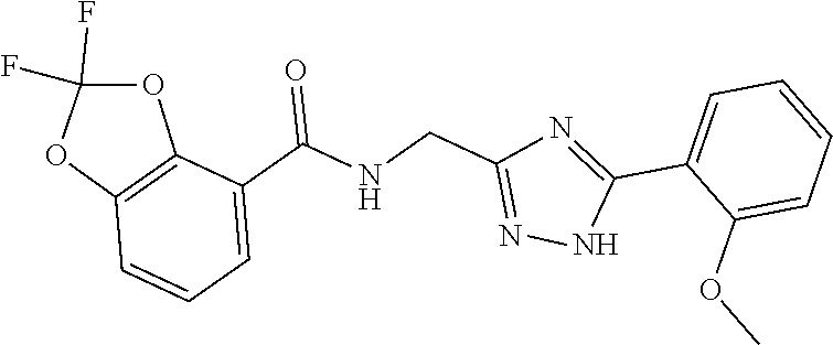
C1=C(C(NCC2=NNC(C3=CC=CC=C3OC)=N2)=O)C2=C(C=C1)OC(F)(F)O2
